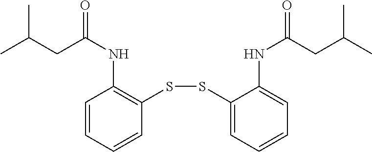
C1=CC=CC(SSC2=CC=CC=C2NC(=O)CC(C)C)=C1NC(=O)CC(C)C
